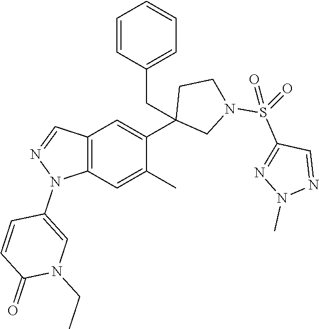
C12=C(C=C(C)C(C3(CC4=CC=CC=C4)CN(S(=O)(C4=NN(C)N=C4)=O)CC3)=C1)N(C1=CN(CC)C(=O)C=C1)N=C2
